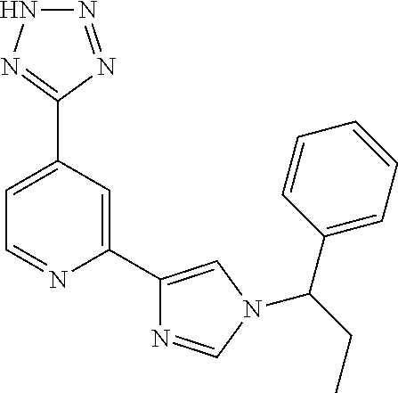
C1=C(C2=NNN=N2)C=C(C2=CN(C(C3=CC=CC=C3)CC)C=N2)N=C1
